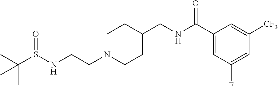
N(CCN1CCC(CNC(C2=CC(F)=CC([CF3])=C2)=O)CC1)S(C(C)(C)C)=O
